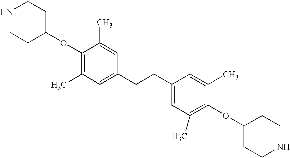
O(C1=C(C)C=C(CCC2=CC(C)=C(OC3CCNCC3)C(C)=C2)C=C1C)C1CCNCC1
